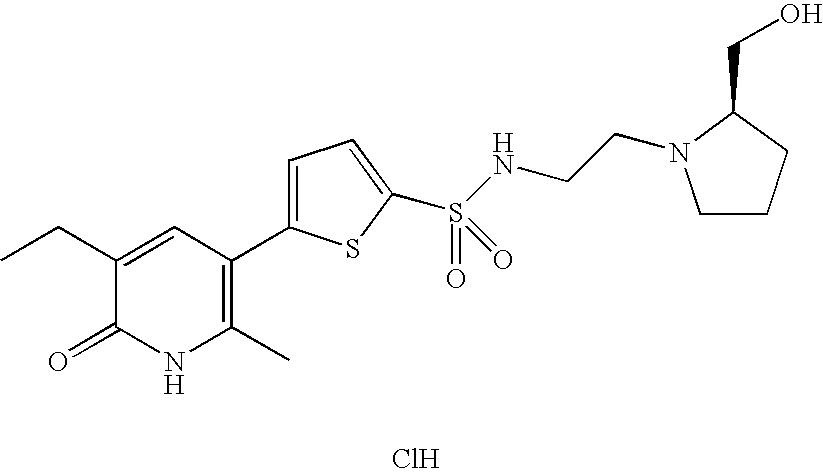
Cl.C1(CC)=CC(C2=CC=C(S(=O)(=O)NCCN3CCCC3CO)S2)=C(C)NC1=O
